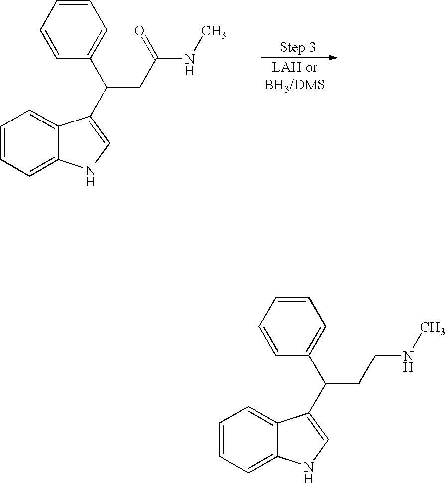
C1=CC=C2C(=C1)C(C(C1=CC=CC=C1)CC(NC)=O)=CN2.C1=CC=C2C(=C1)C(C(C1=CC=CC=C1)CCNC)=CN2
